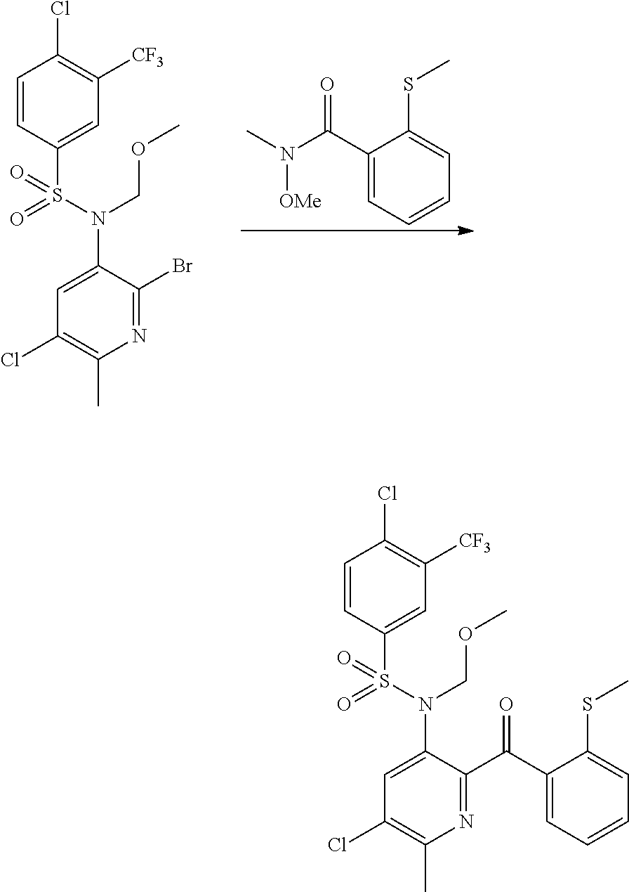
C1(N(S(C2=CC([CF3])=C(Cl)C=C2)(=O)=O)COC)=CC(Cl)=C(C)N=C1C(C1=CC=CC=C1SC)=O.C1(N(S(C2=CC([CF3])=C(Cl)C=C2)(=O)=O)COC)=CC(Cl)=C(C)N=C1Br.C1(C(N(C)[OMe])=O)=CC=CC=C1SC
